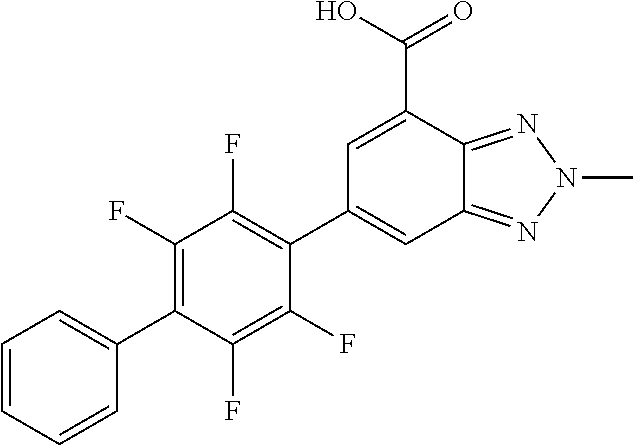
C1(C2=C(F)C(F)=C(C3=CC4=NN(C)N=C4C(C(O)=O)=C3)C(F)=C2F)=CC=CC=C1
